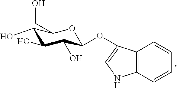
C12=C(C=CC=C1)NC=C2OC1C(O)C(O)C(O)C(CO)O1
